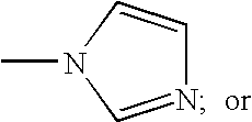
CN1C=NC=C1
